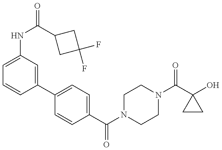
C1=C(NC(C2CC(F)(F)C2)=O)C=C(C2=CC=C(C(=O)N3CCN(C(=O)C4(O)CC4)CC3)C=C2)C=C1
